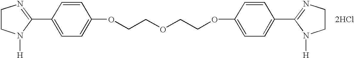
C1=CC(C2=NCCN2[H])=CC=C1OCCOCCOC1=CC=C(C2=NCCN2[H])C=C1.[2HCl]
